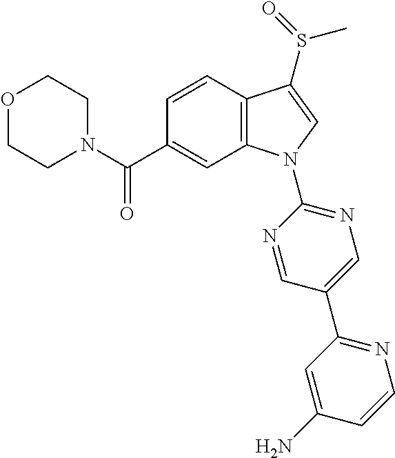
O1CCN(C(C2=CC3=C(C=C2)C(S(=O)C)=CN3C2=NC=C(C3=NC=CC(N)=C3)C=N2)=O)CC1
